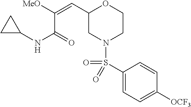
C1(C=C([MeO])C(NC2CC2)=O)CN(S(=O)(C2=CC=C([OCF3])C=C2)=O)CCO1
